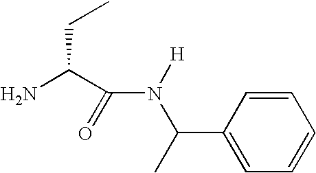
C1(C(C)N([H])C(=O)C(N)CC)=CC=CC=C1
